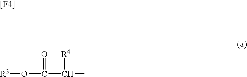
C(C(C)[R4])(O[R3])=O.[[F4]]
